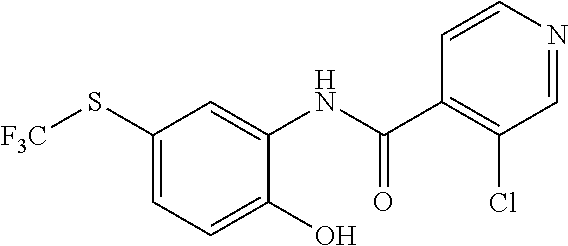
C1(S[F3C])=CC=C(O)C(NC(C2=C(Cl)C=NC=C2)=O)=C1
